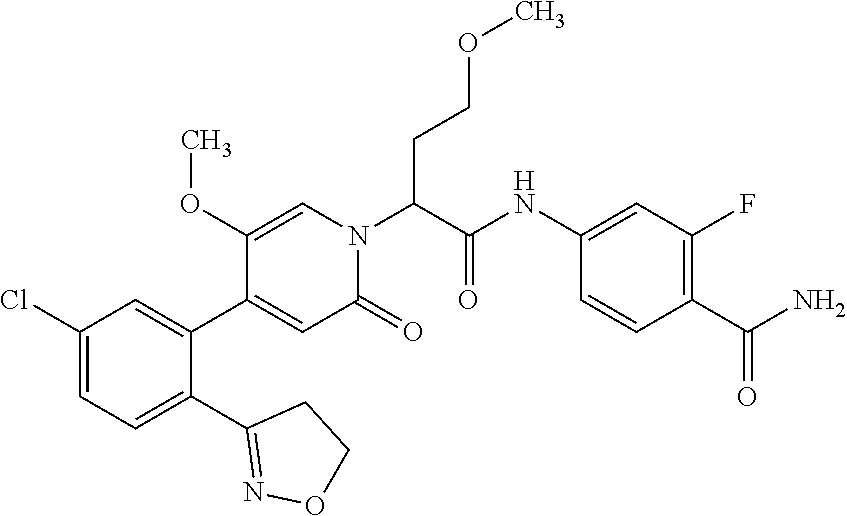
C1(Cl)=CC=C(C2=NOCC2)C(C2=CC(=O)N(C(CCOC)C(=O)NC3=CC(F)=C(C(N)=O)C=C3)C=C2OC)=C1
